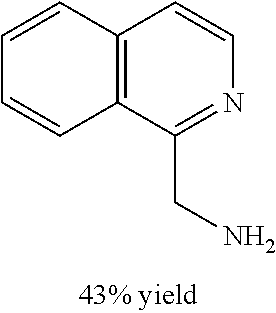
C12=C(C(CN)=NC=C1)C=CC=C2
